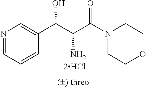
N1=CC=CC(C(C(C(N2CCOCC2)=O)N)O)=C1
